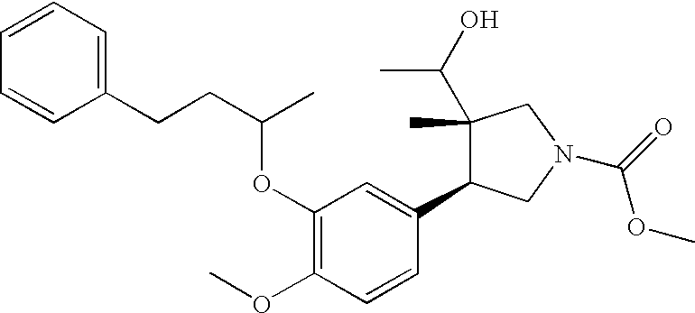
O(C1=C(OC)C=CC(C2C(C(O)C)(C)CN(C(OC)=O)C2)=C1)C(CCC1=CC=CC=C1)C
